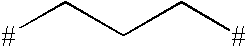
[#]CCC[#]
